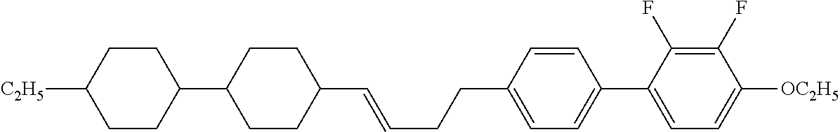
C1=CC(CCC=CC2CCC(C3CCC([C2H5])CC3)CC2)=CC=C1C1=CC=C([OC2H5])C(F)=C1F
